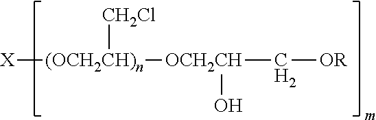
[X][(OCH2CH)n]([OCH2CH](O)C[OR])[CH2Cl]
